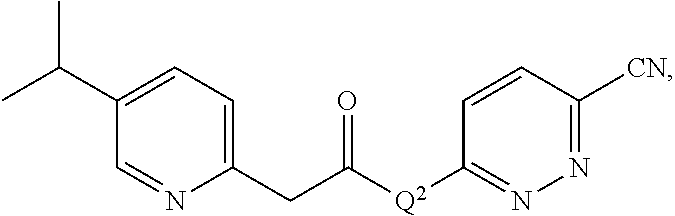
C1=NC(CC([Q2]C2=NN=C([CN])C=C2)=O)=CC=C1C(C)C
